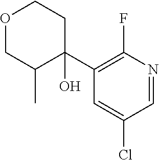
C1=C(Cl)C=NC(F)=C1C1(O)C(C)COCC1
